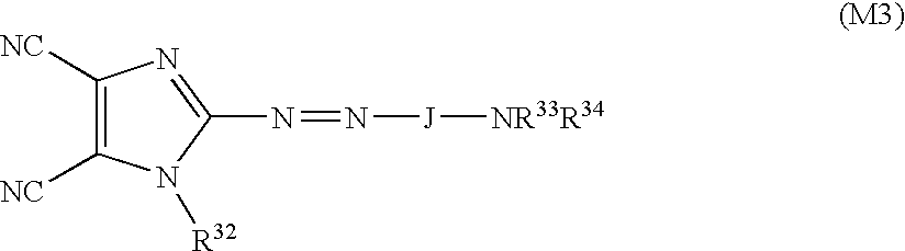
C1([NC])=C([NC])N([R32])C(N=N[J][NR33R34])=N1
